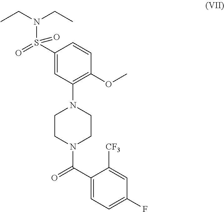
C(N(CC)S(C1=CC(N2CCN(C(C3=CC=C(F)C=C3[CF3])=O)CC2)=C(OC)C=C1)(=O)=O)C
